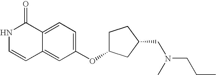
N1C=CC2=CC(OC3CCC(CN(CCC)C)C3)=CC=C2C1=O
